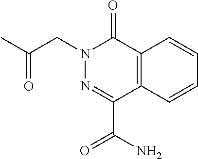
CC(CN1N=C(C(N)=O)C2=C(C1=O)C=CC=C2)=O
